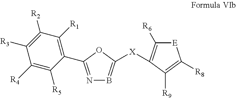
N1=C(C2=C([R1])C([R2])=C([R3])C([R4])=C2[R5])OC([X]C2=C([R6])[E]C([R8])=C2[R9])=B1
